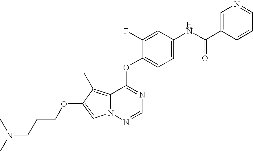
C1=C(F)C(OC2=NC=NN3C2=C(C)C(OCCCN(C)C)=C3)=CC=C1NC(C1=CN=CC=C1)=O
